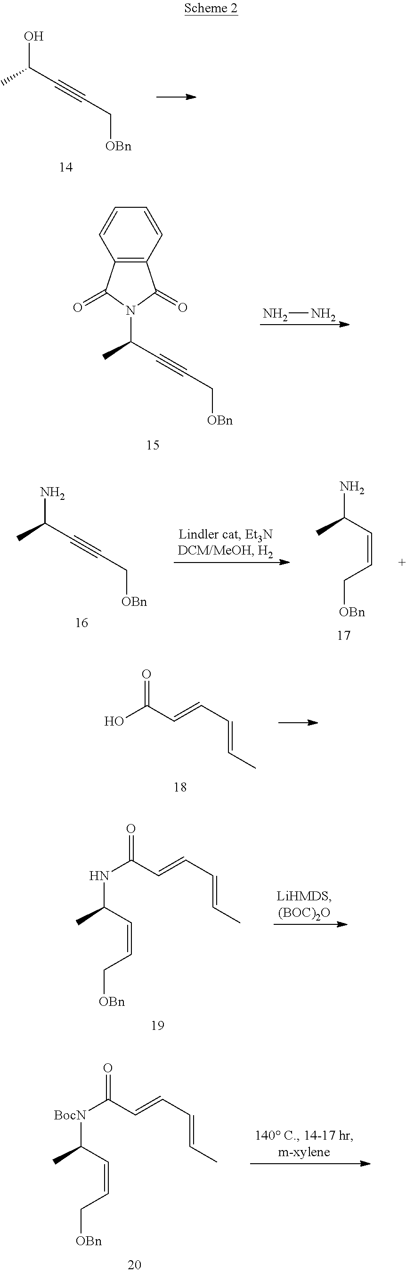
CC(C#CC[OBn])O.CC(C#CC[OBn])N1C(=O)C2=C(C1=O)C=CC=C2.NN.CC(C#CC[OBn])N.CC(C=CC[OBn])N.OC(C=CC=CC)=O.N(C(C=CC=CC)=O)C(C)C=CC[OBn].[BocN](C(C=CC=CC)=O)C(C)C=CC[OBn]
